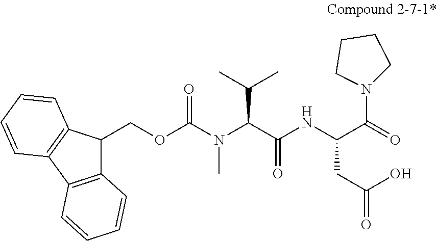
O(C(N(C)C(C(=O)NC(CC(O)=O)C(N1CCCC1)=O)C(C)C)=O)CC1C2=C(C3=C1C=CC=C3)C=CC=C2
